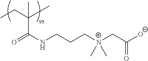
C(C)C(C)(C)C(NCCC[N+](CC(O)=O)(C)C)=O
